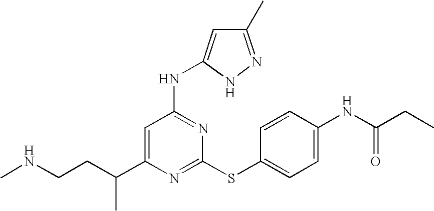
C(C1=CC(NC2=CC(C)=NN2)=NC(SC2=CC=C(NC(=O)CC)C=C2)=N1)(CCNC)C
